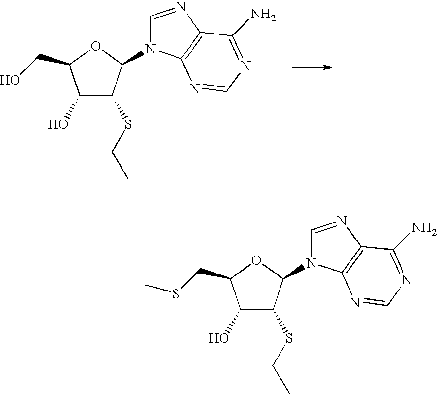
C1(O)C(SCC)C(N2C=NC3=C2N=CN=C3N)OC1CSC.C1(O)C(SCC)C(N2C=NC3=C2N=CN=C3N)OC1CO
